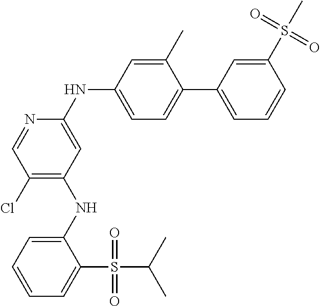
C1(NC2=C(Cl)C=NC(NC3=CC=C(C4=CC=CC(S(C)(=O)=O)=C4)C(C)=C3)=C2)=CC=CC=C1S(C(C)C)(=O)=O
